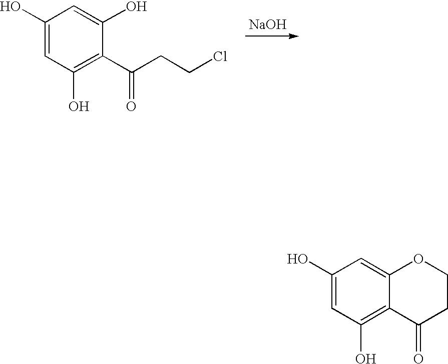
[NaOH].C1(O)=CC(O)=C(C(CCCl)=O)C(O)=C1.C1(O)=CC(O)=C2C(=C1)OCCC2=O
